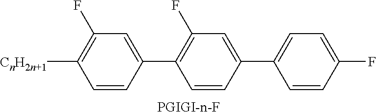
C1(F)=C([CnH2n+1])C=CC(C2=C(F)C=C(C3=CC=C(F)C=C3)C=C2)=C1.[PGIGI-n-F]
